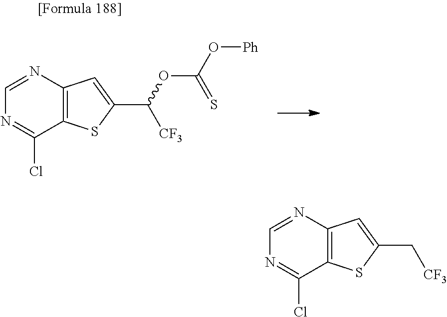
C12=C(N=CN=C1Cl)C=C(C(OC(O[Ph])=S)[CF3])S2.C12=C(N=CN=C1Cl)C=C(C[CF3])S2
